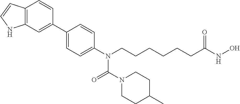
C12=C(C=C(C3=CC=C(N(CCCCCCC(NO)=O)C(N4CCC(C)CC4)=O)C=C3)C=C1)NC=C2
